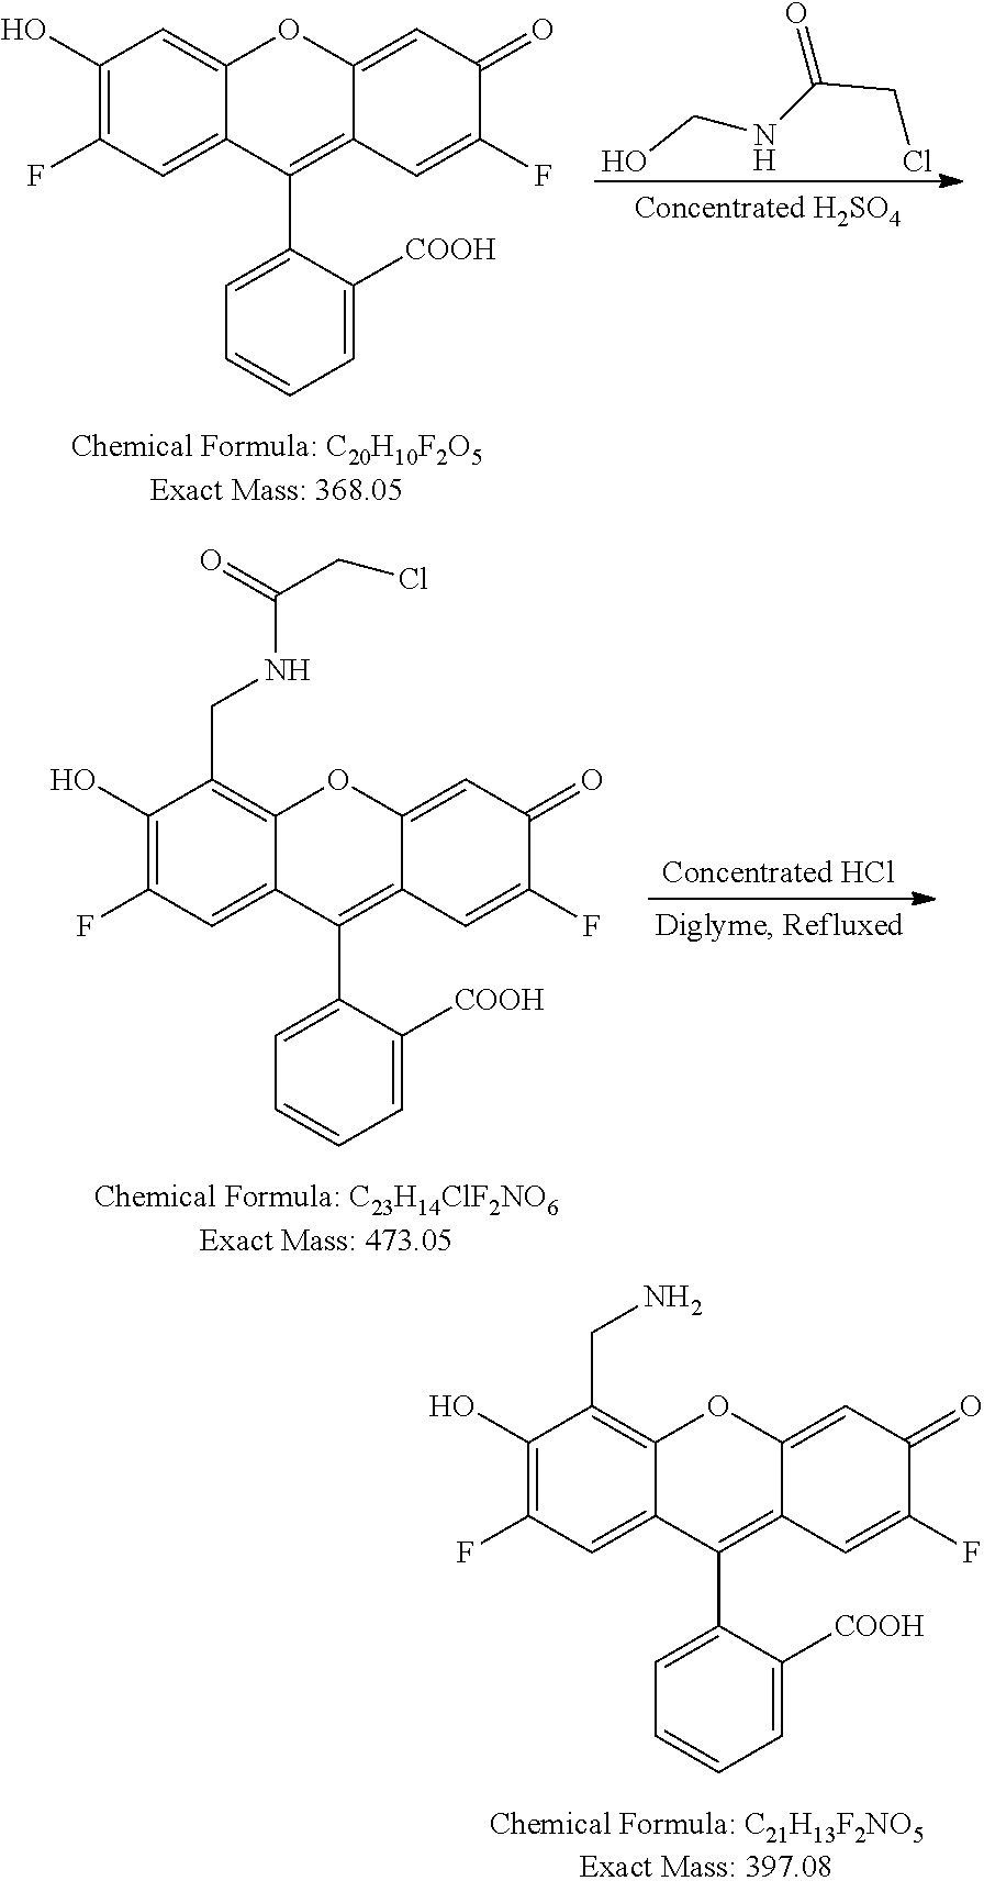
C1=C(C2=C3C(=CC(=O)C(F)=C3)OC3=C(CN)C(O)=C(F)C=C23)C([COOH])=CC=C1.C1=C(C2=C3C(=CC(=O)C(F)=C3)OC3=CC(O)=C(F)C=C23)C([COOH])=CC=C1.C(CCl)(NCO)=O.C1=C(C2=C3C(=CC(=O)C(F)=C3)OC3=C(CNC(CCl)=O)C(O)=C(F)C=C23)C([COOH])=CC=C1
